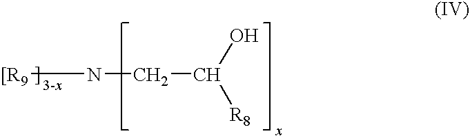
[[R9]NCC(O)[R8]
